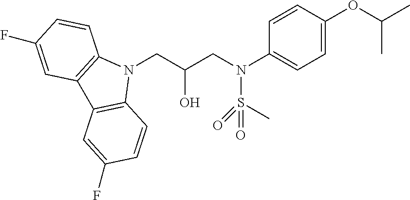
N1(CC(CN(S(C)(=O)=O)C2=CC=C(OC(C)C)C=C2)O)C2=C(C3=C1C=CC(F)=C3)C=C(F)C=C2
